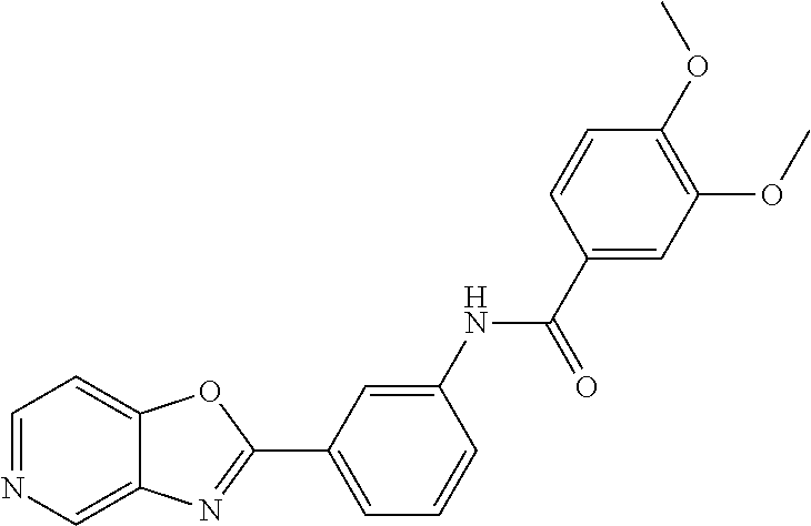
C1=NC=C2C(=C1)OC(C1=CC=CC(NC(C3=CC(OC)=C(OC)C=C3)=O)=C1)=N2
